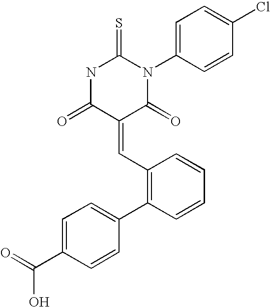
N1C(=O)C(=CC2=C(C3=CC=C(C(=O)O)C=C3)C=CC=C2)C(=O)N(C2=CC=C(Cl)C=C2)C1=S
